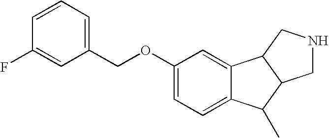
C1(OCC2=CC=CC(F)=C2)=CC=C2C(=C1)C1C(C2C)CNC1
